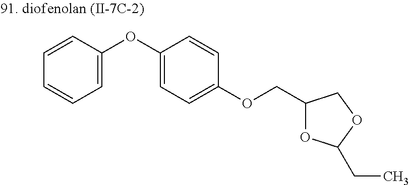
C1=CC(OC2=CC=C(OCC3OC(CC)OC3)C=C2)=CC=C1
